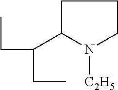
C1C(C(CC)CC)N([C2H5])CC1
